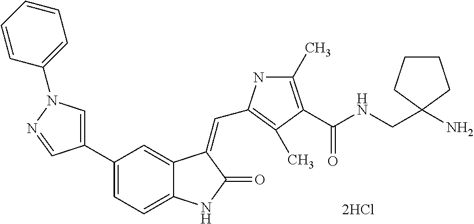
C1=C(C2=CC=C3C(=C2)C(=CC2=C(C)C(C(NCC4(N)CCCC4)=O)=C(C)N2)C(=O)N3)C=NN1C1=CC=CC=C1
